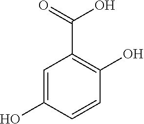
C1=C(O)C=CC(O)=C1C(O)=O
